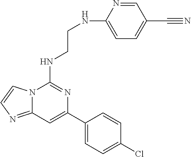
C12=NC=CN1C(NCCNC1=CC=C(C#N)C=N1)=NC(C1=CC=C(Cl)C=C1)=C2
